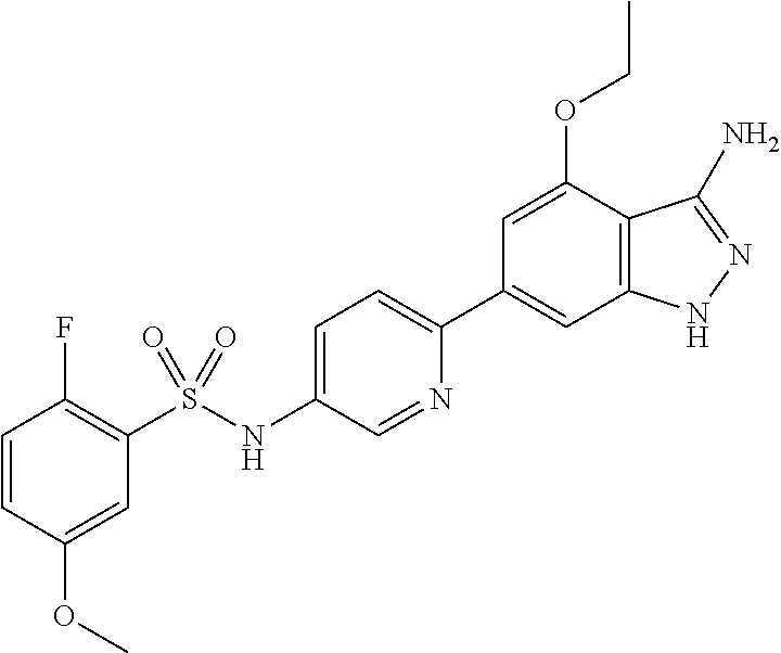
C1=CC(OC)=CC(S(NC2=CC=C(C3=CC4=C(C(OCC)=C3)C(N)=NN4)N=C2)(=O)=O)=C1F
